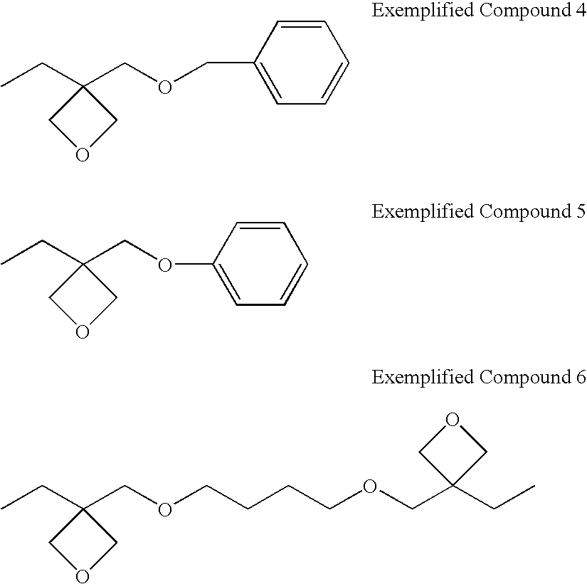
C(C1(COCC2=CC=CC=C2)COC1)C.C(C1(COC2=CC=CC=C2)COC1)C.C(C1(COCCCCOCC2(CC)COC2)COC1)C
